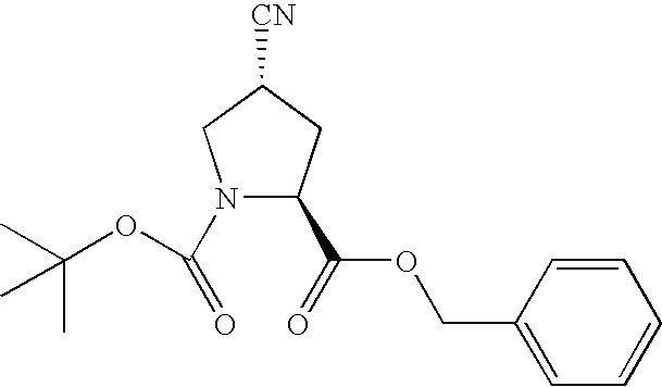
N1(C(=O)OC(C)(C)C)C(C(OCC2=CC=CC=C2)=O)CC([CN])C1
